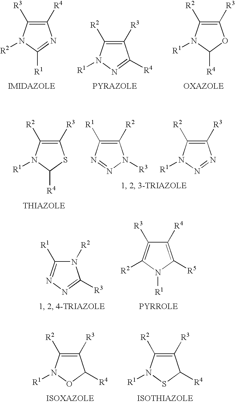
C1([R4])=C([R3])N([R2])C([R1])=N1.C1([R3])=C([R2])N([R1])N=C1[R4].C1([R3])=C([R2])N([R1])C([R4])O1.N1([R2])C([R1])=NN=C1[R3].C1([R4])=C([R5])N([R1])C([R2])=C1[R3].C1([R3])=C([R2])N([R1])OC1[R4].C1([R3])=C([R2])N([R1])SC1[R4].C1([R2])=C([R1])N=NN1[R3].C1([R3])=C([R2])N([R1])N=N1.C1([R3])=C([R2])N([R1])C([R4])S1
